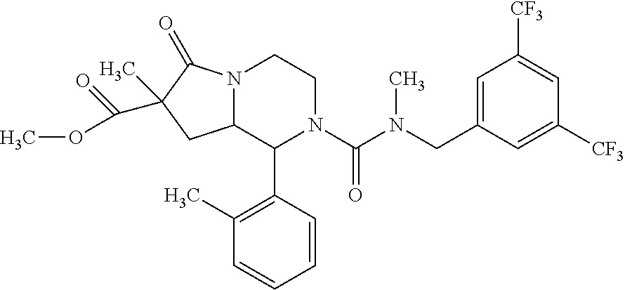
C1=C(CN(C(N2CCN3C(C2C2=C(C)C=CC=C2)CC(C(OC)=O)(C)C3=O)=O)C)C=C([CF3])C=C1[CF3]
